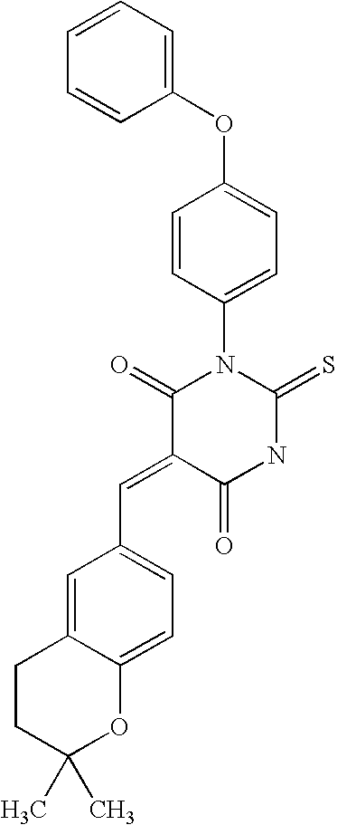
O=C1C(=CC2=CC=C3C(=C2)CCC(C)(C)O3)C(=O)N(C2=CC=C(OC3=CC=CC=C3)C=C2)C(=S)N1
